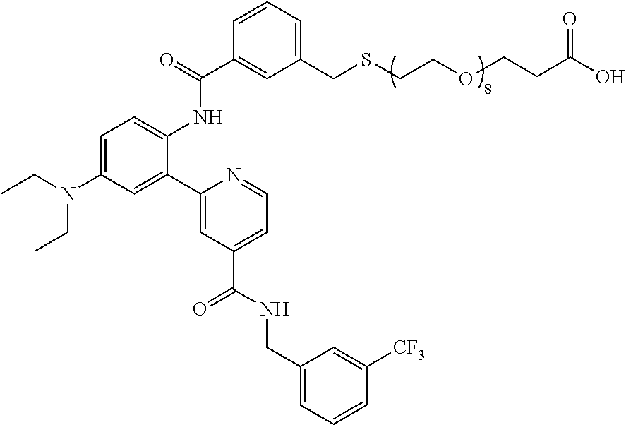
C1=C(N(CC)CC)C=C(C2=CC(C(NCC3=CC=CC([CF3])=C3)=O)=CC=N2)C(NC(C2=CC(CSCCOCCC(O)=O)=CC=C2)=O)=C1
